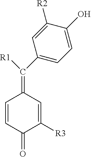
C1=CC(=O)C([R3])=CC1=C([R1])C1=CC=C(O)C([R2])=C1
